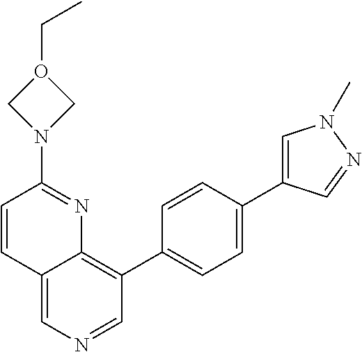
C1=CC(N2CO(CC)C2)=NC2=C(C3=CC=C(C4=CN(C)N=C4)C=C3)C=NC=C12
